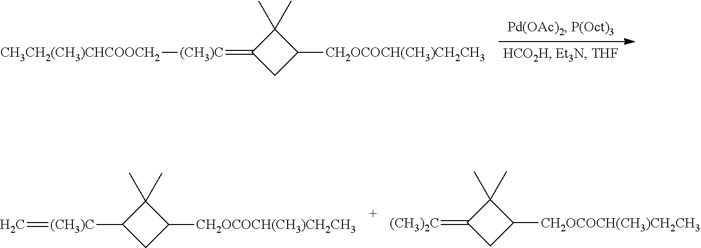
C1(C)(C)C([CH2OCOCH(CH3)CH2CH3])CC1=[(CH3)C][CH3CH2(CH3)CHCOOCH2].C1(C)(C)C([CH2OCOCH(CH3)CH2CH3])CC1[(CH3)C]=C.C1(C)(C)C([CH2OCOCH(CH3)CH2CH3])CC1=[(CH3)2C]
